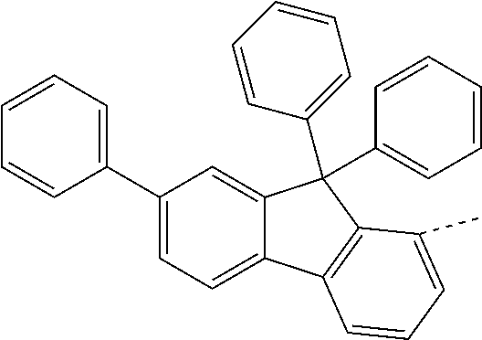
C1(C2=CC=CC=C2)=CC=C2C(=C1)C(C1=CC=CC=C1)(C1=CC=CC=C1)C1=C2C=CC=C1C
